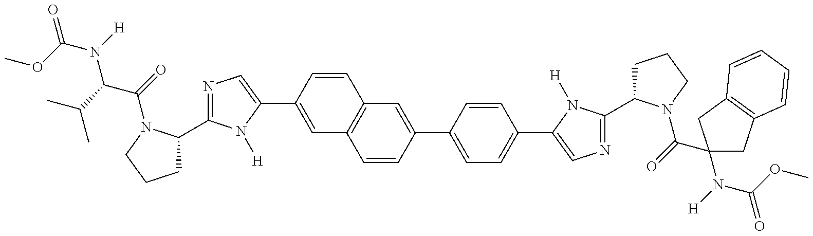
C1C(C2=NC=C(C3=CC4=C(C=C3)C=C(C3=CC=C(C5=CN=C(C6CCCN6C(=O)C6(N(C(=O)OC)[H])CC7=C(C6)C=CC=C7)N5[H])C=C3)C=C4)N2[H])N(C(=O)C(C(C)C)N([H])C(OC)=O)CC1
